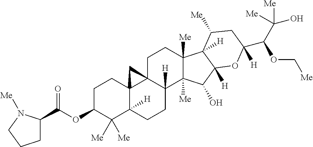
O(C1C([Me])([Me])C2([H])C3(CC1)C1(C([H])(CC2)C2([Me])C([Me])(CC1)C1([H])C([H])(C2O)OC(C(C([Me])(O)[Me])OC[Me])([H])CC1[Me])C3)C(=O)C1CCCN1[Me]
